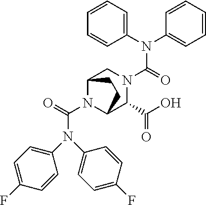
N(C(N1C2C(C(O)=O)N(C(=O)N(C3=CC=CC=C3)C3=CC=CC=C3)CC1CC2)=O)(C1=CC=C(F)C=C1)C1=CC=C(F)C=C1
